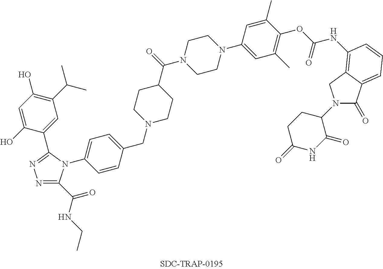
C1N(C(C2CCN(CC3=CC=C(N4C(C(=O)NCC)=NN=C4C4=CC(C(C)C)=C(O)C=C4O)C=C3)CC2)=O)CCN(C2=CC(C)=C(OC(=O)NC3=C4C(=CC=C3)C(=O)N(C3CCC(=O)NC3=O)C4)C(C)=C2)C1
